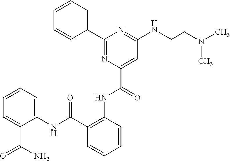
C1=CC=C(C2=NC(C(NC3=C(C(NC4=CC=CC=C4C(N)=O)=O)C=CC=C3)=O)=CC(NCCN(C)C)=N2)C=C1
